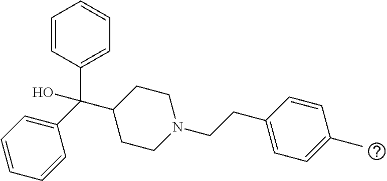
C1(C(C2=CC=CC=C2)(O)C2CCN(CCC3=CC=C(C)C=C3)CC2)=CC=CC=C1
